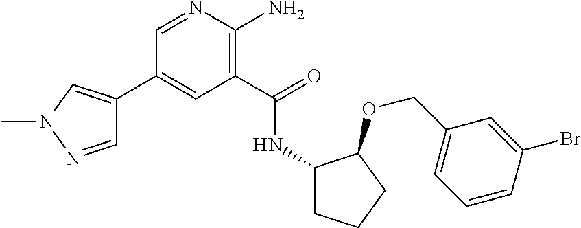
C1(C2=CN(C)N=C2)=CC(C(=O)NC2CCCC2OCC2=CC=CC(Br)=C2)=C(N)N=C1
